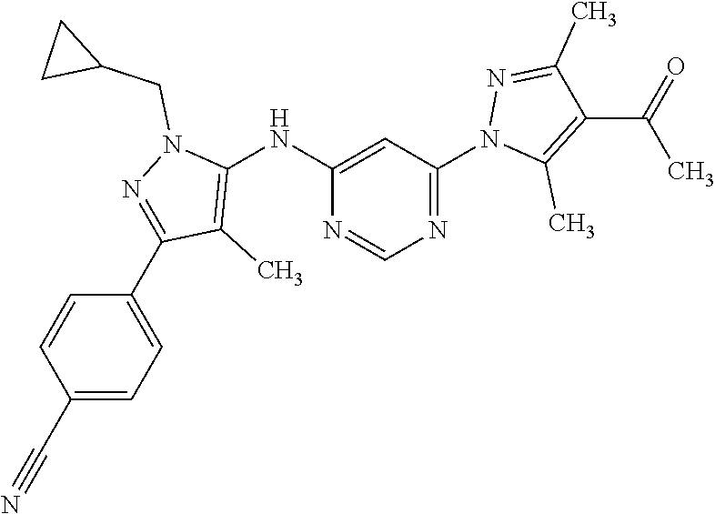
C1(NC2=C(C)C(C3=CC=C(C#N)C=C3)=NN2CC2CC2)=CC(N2C(C)=C(C(=O)C)C(C)=N2)=NC=N1
